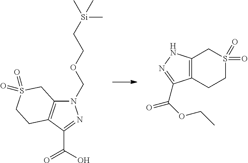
N1(COCC[Si](C)(C)C)C2=C(C(C(=O)O)=N1)CCS(=O)(=O)C2.C12=C(CCS(=O)(=O)C1)C(C(=O)OCC)=NN2
